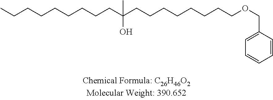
C(CCCCCCCC(CCCCCCCCOCC1=CC=CC=C1)(O)C)C
